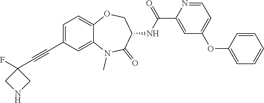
FC1(C#CC2=CC=C3C(=C2)N(C)C(=O)C(NC(C2=CC(OC4=CC=CC=C4)=CC=N2)=O)CO3)CNC1
